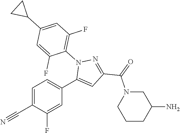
C1=C(C#N)C(F)=CC(C2=CC(C(=O)N3CCCC(N)C3)=NN2C2=C(F)C=C(C3CC3)C=C2F)=C1
